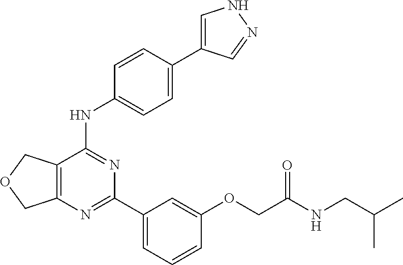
C12=C(C(NC3=CC=C(C4=CNN=C4)C=C3)=NC(C3=CC=CC(OCC(NCC(C)C)=O)=C3)=N1)COC2
